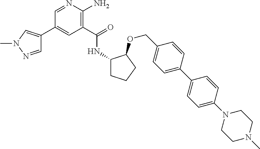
C1(C2=CN(C)N=C2)=CC(C(=O)NC2CCCC2OCC2=CC=C(C3=CC=C(N4CCN(C)CC4)C=C3)C=C2)=C(N)N=C1
